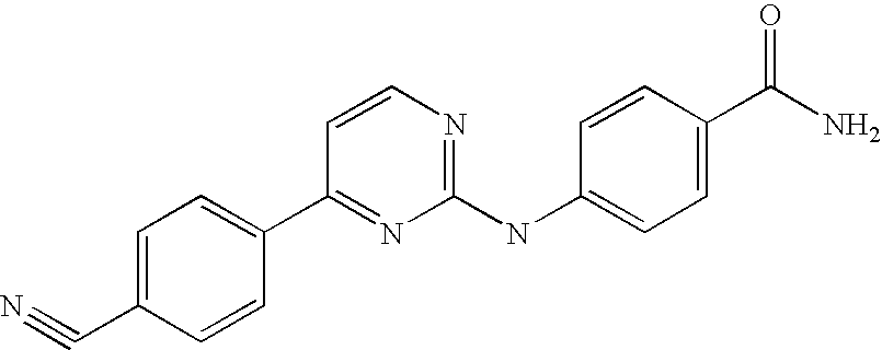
C1=CC(C2=CC=C(C#N)C=C2)=NC(NC2=CC=C(C(N)=O)C=C2)=N1
